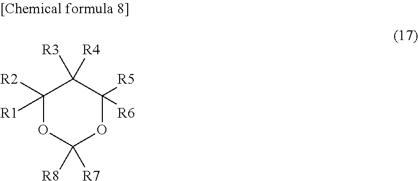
C1([R2])([R1])OC([R8])([R7])OC([R5])([R6])C1([R3])[R4]
